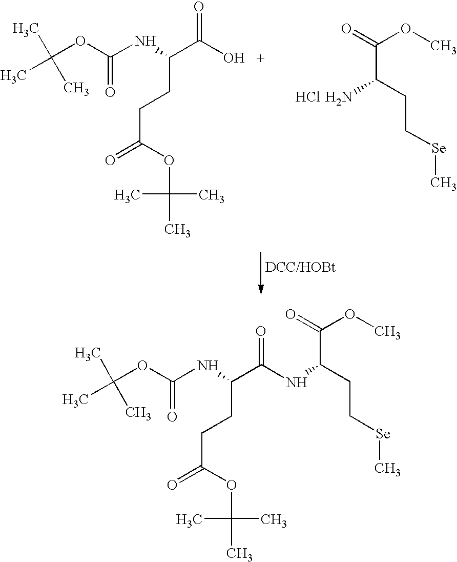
CC(OC(NC(C(O)=O)CCC(OC(C)(C)C)=O)=O)(C)C.C(C(N)CC[Se]C)(OC)=O.Cl.CC(OC(NC(C(=O)NC(C(OC)=O)CC[Se]C)CCC(OC(C)(C)C)=O)=O)(C)C
